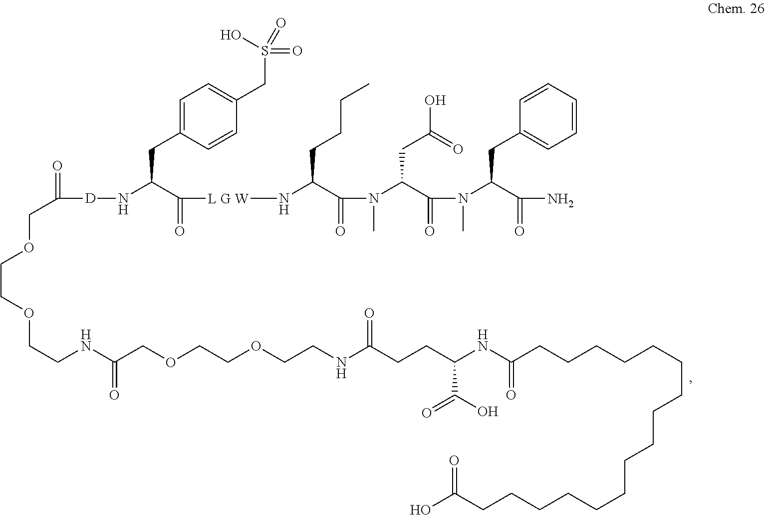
O=C([D]NC(C([L G W]NC(C(N(C(C(N(C)C(C(N)=O)CC1=CC=CC=C1)=O)CC(O)=O)C)=O)CCCC)=O)CC1=CC=C(CS(=O)(=O)O)C=C1)COCCOCCNC(COCCOCCNC(CCC(NC(CCCCCCCCCCCCCCCCC(O)=O)=O)C(O)=O)=O)=O
